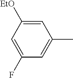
C1(F)=CC([EtO])=CC(C)=C1
